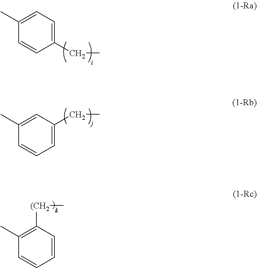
C1(C)=CC=C(CC)C=C1.C1(C)=CC(CC)=CC=C1.C1(C)=C([(CH2]C)C=CC=C1
